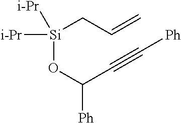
[Si](OC(C#C[Ph])[Ph])(CC=C)([i-Pr])[i-Pr]
